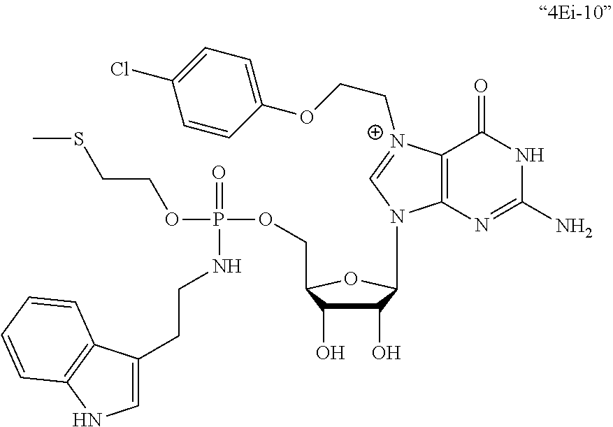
C1=C(CCNP(OCCSC)(OCC2C(O)C(O)C(N3C4=C(C(=O)NC(N)=N4)[N+](CCOC4=CC=C(Cl)C=C4)=C3)O2)=O)C2=C(N1)C=CC=C2
